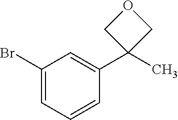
C1(Br)=CC=CC(C2(C)COC2)=C1
